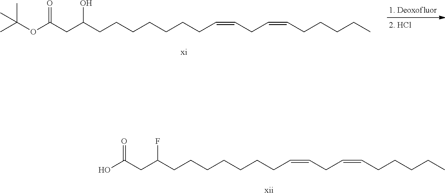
C(C(CCCCCCCC=CCC=CCCCCC)F)C(O)=O.C(C(CCCCCCCC=CCC=CCCCCC)O)C(OC(C)(C)C)=O
